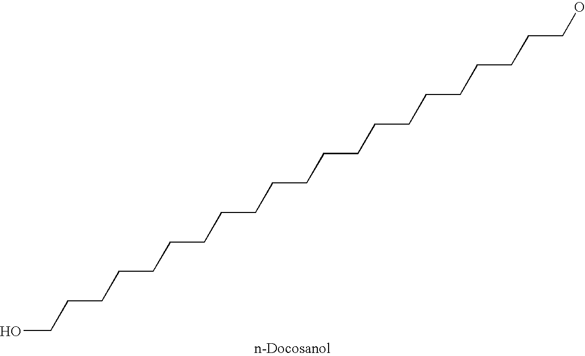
OCCCCCCCCCCCCCCCCCCCCCO
